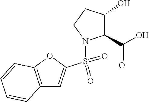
C12=C(OC(S(=O)(=O)N3C(C(O)=O)C(O)CC3)=C1)C=CC=C2
